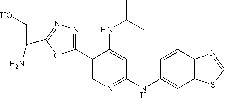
C1(C2=CN=C(NC3=CC4=C(C=C3)N=CS4)C=C2NC(C)C)=NN=C(C(CO)N)O1
